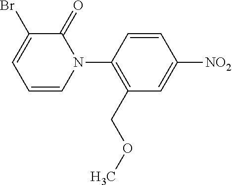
C1=CC(N2C(=O)C(Br)=CC=C2)=C(COC)C=C1[NO2]
